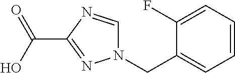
OC(C1=NN(CC2=CC=CC=C2F)C=N1)=O
